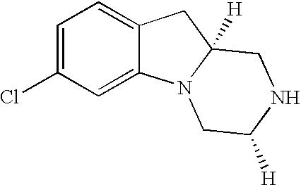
C1=C(Cl)C=C2C(=C1)CC1([H])N2CC([H])NC1
